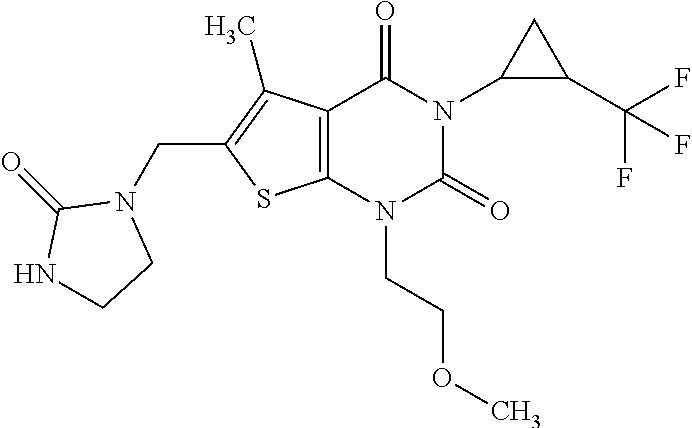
C12=C(N(CCOC)C(=O)N(C3C(C(F)(F)F)C3)C1=O)SC(CN1C(=O)NCC1)=C2C
